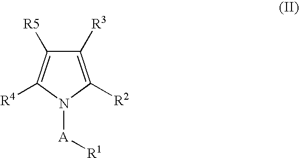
C1([R3])=C([R2])N([A][R1])C([R4])=C1[R5]
